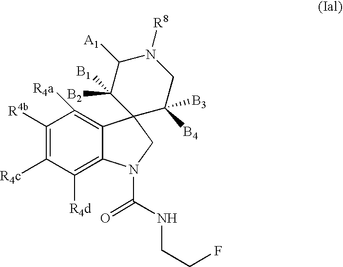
C1([R4b])=C([R4c])C([R4d])=C2C(=C1[R4a])C1(CN2C(NCCF)=O)C([B4])([B3])CN([R8])C([A1])C1([B1])[B2]
